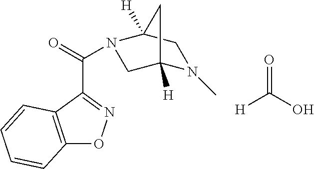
[H]C(=O)O.C(N1CC2([H])N(C)CC1([H])C2)(=O)C1=NOC2=C1C=CC=C2
